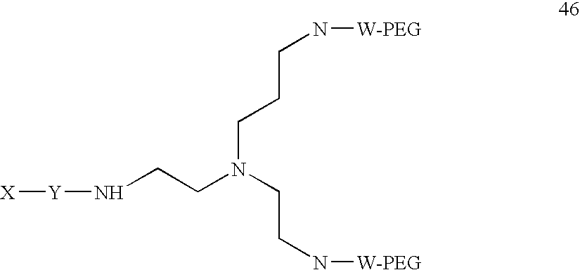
[X][Y]NCCN(CCN[W-PEG])CCCN[W-PEG]
